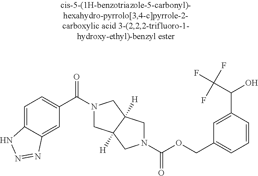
C1(C(=O)N2CC3([H])C([H])(C2)CN(C(OCC2=CC=CC(C(C(F)(F)F)O)=C2)=O)C3)=CC=C2C(=C1)N=NN2
